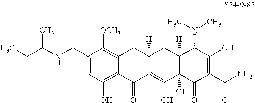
C1(CNC(C)CC)=CC(O)=C2C(=C1[OCH3])CC1([H])C(=C(O)C3(O)C([H])(C1)C(N(C)C)C(O)=C(C(N)=O)C3=O)C2=O
